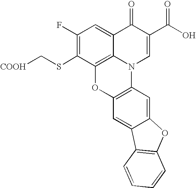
C1(F)=C(SC[COOH])C2=C3C(=C1)C(=O)C(C(O)=O)=CN3C1=C(O2)C=C2C(=C1)OC1=C2C=CC=C1
